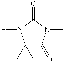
C1(C)(C)C(=O)N(C)C(=O)N1[H]
